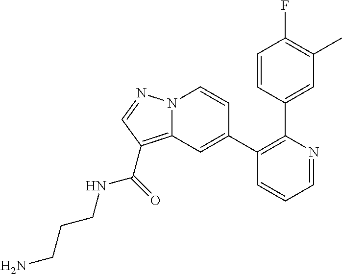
C1=NC(C2=CC(C)=C(F)C=C2)=C(C2=CC3=C(C(=O)NCCCN)C=NN3C=C2)C=C1
